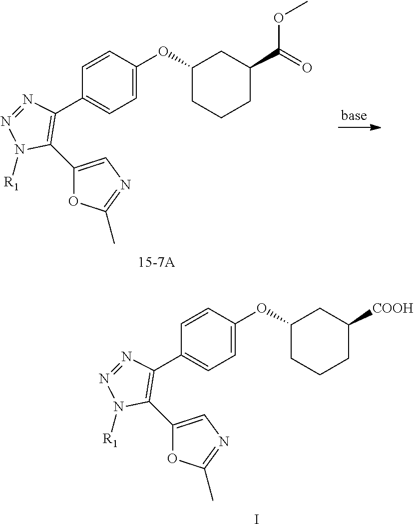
C1(C2=C(C3=CC=C(OC4CCCC([COOH])C4)C=C3)N=NN2[R1])=CN=C(C)O1.I.C1(C2=C(C3=CC=C(OC4CCCC(C(OC)=O)C4)C=C3)N=NN2[R1])=CN=C(C)O1
